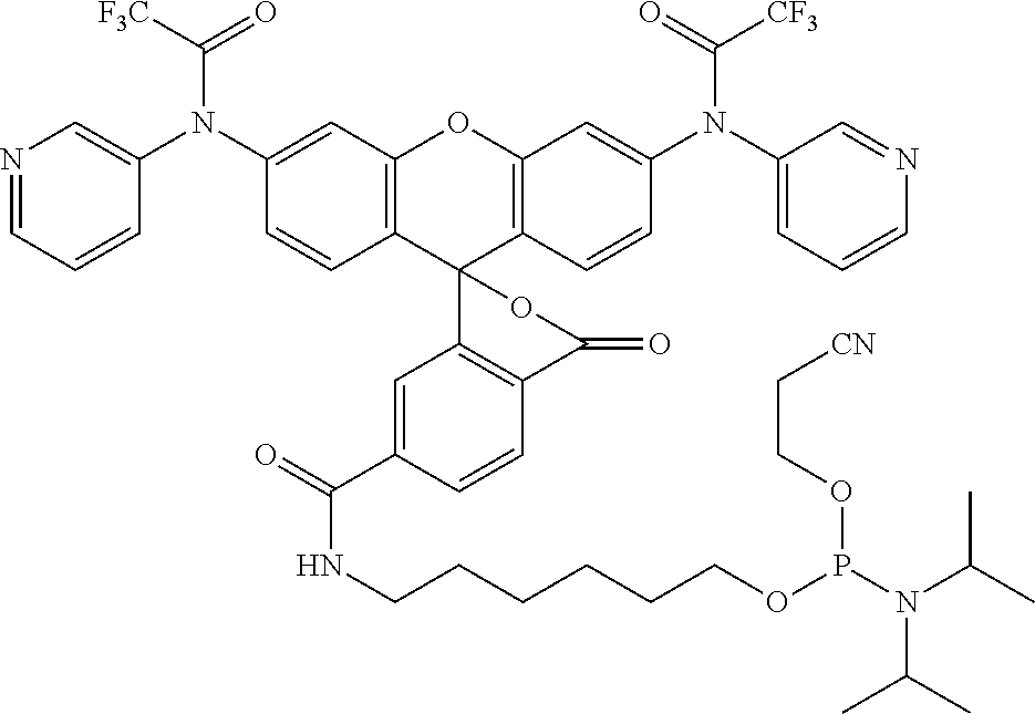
C12=C(C=C(N(C([F3C])=O)C3=CN=CC=C3)C=C1)OC1=C(C23C2=C(C=CC(C(=O)NCCCCCCOP(N(C(C)C)C(C)C)OCC[CN])=C2)C(=O)O3)C=CC(N(C(=O)[CF3])C2=CC=CN=C2)=C1
